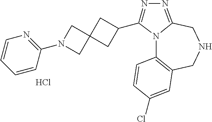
N12C3=C(CNCC1=NN=C2C1CC2(CN(C4=NC=CC=C4)C2)C1)C=C(Cl)C=C3.Cl
